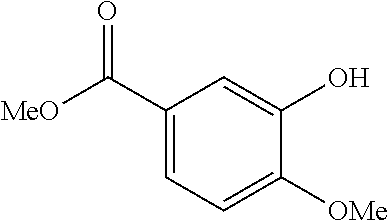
C1(C([MeO])=O)=CC=C([OMe])C(O)=C1
